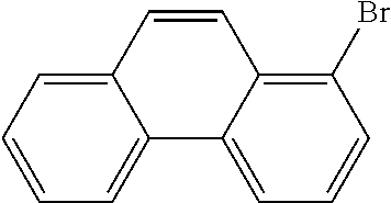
C12=CC=CC=C1C1=CC=CC(Br)=C1C=C2
